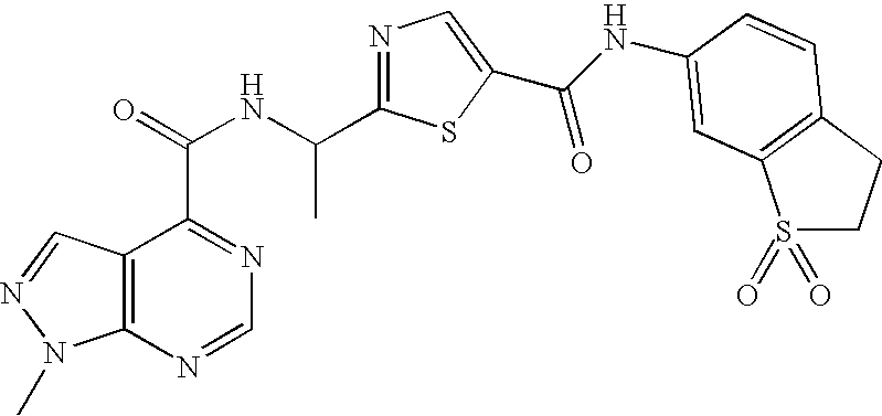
C12=C(N=CN=C1C(=O)NC(C1=NC=C(C(NC3=CC4=C(CCS4(=O)=O)C=C3)=O)S1)C)N(C)N=C2
